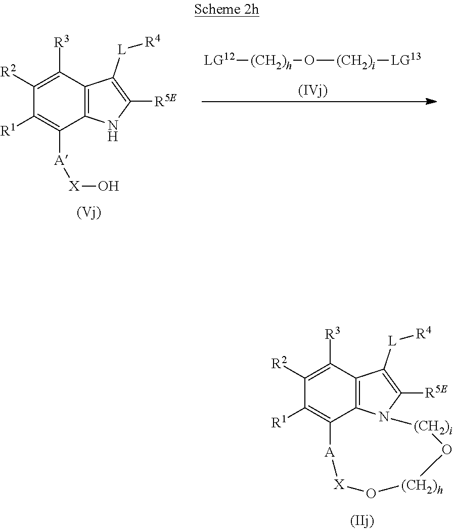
C1([R2])=C([R3])C2=C3C(=C1[R1])[A][X]O[(CH2)h]O[(CH2)i]N3C([R5E])=C2[L][R4].C1([R2])=C([R3])C2=C(C([A][X]O)=C1[R1])NC([R5E])=C2[L][R4].[LG12][(CH2)h]O[(CH2)i][LG13]
